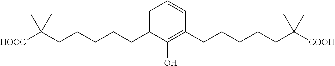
C1=C(CCCCCC([HOOC])(C)C)C(O)=C(CCCCCC([COOH])(C)C)C=C1
